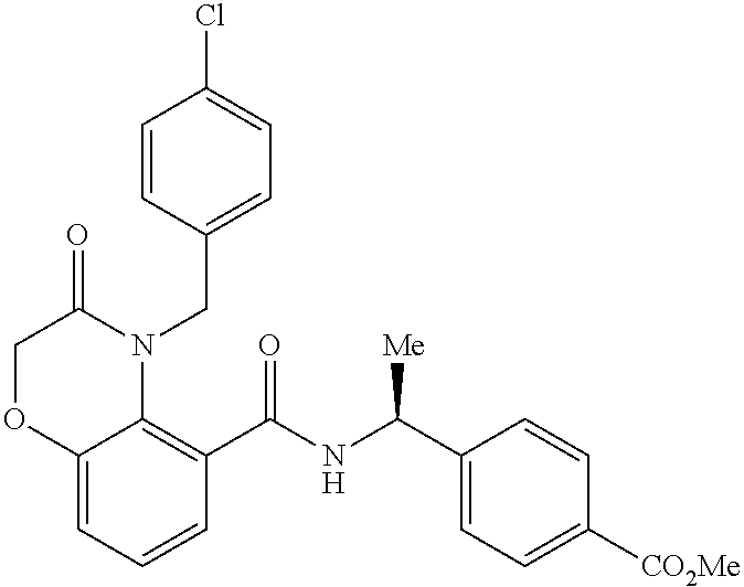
C1=CC(CN2C(=O)COC3=CC=CC(C(NC(C4=CC=C([CO2Me])C=C4)[Me])=O)=C23)=CC=C1Cl
